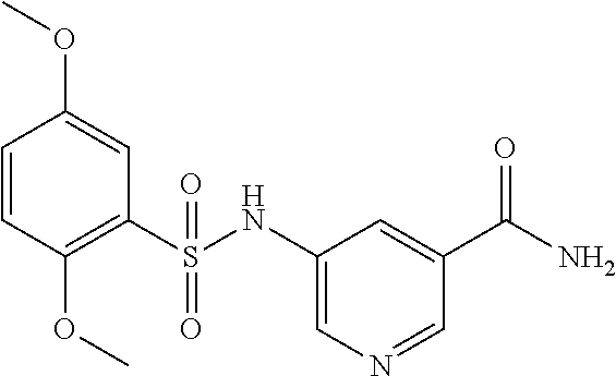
C1=CC(OC)=C(S(NC2=CN=CC(C(N)=O)=C2)(=O)=O)C=C1OC
